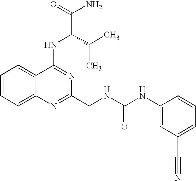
C1=CC=C2C(=C1)C(NC(C(C)C)C(N)=O)=NC(CNC(NC1=CC(C#N)=CC=C1)=O)=N2
